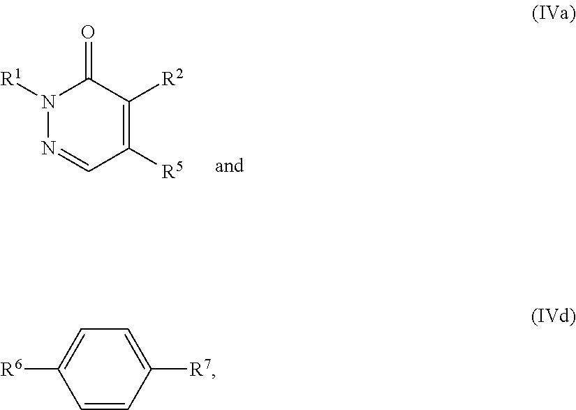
N1([R1])N=CC([R5])=C([R2])C1=O.C1=CC([R7])=CC=C1[R6]
